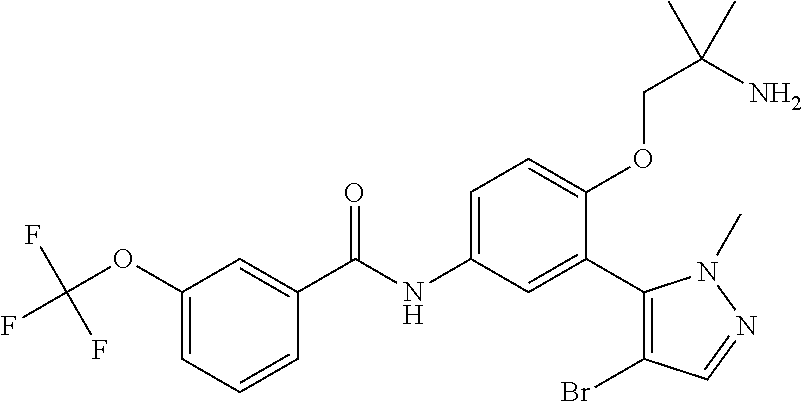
C1(OC(F)(F)F)=CC=CC(C(=O)NC2=CC=C(OCC(N)(C)C)C(C3=C(Br)C=NN3C)=C2)=C1
